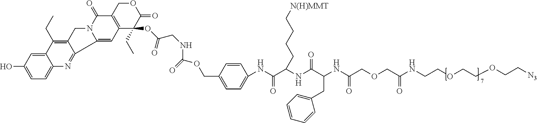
C1=CC(COC(NCC(OC2(CC)C(=O)OCC3=C2C=C2N(C3=O)CC3=C(CC)C4=CC(O)=CC=C4N=C23)=O)=O)=CC=C1NC(C(NC(C(NC(COCC(NCCOCCOCC[N3])=O)=O)CC1=CC=CC=C1)=O)CCCC[N(H)MMT])=O
